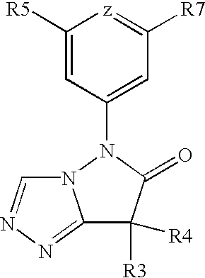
C1([R5])=CC(N2C(=O)C([R3])([R4])C3=NN=CN32)=CC([R7])=[z]1
